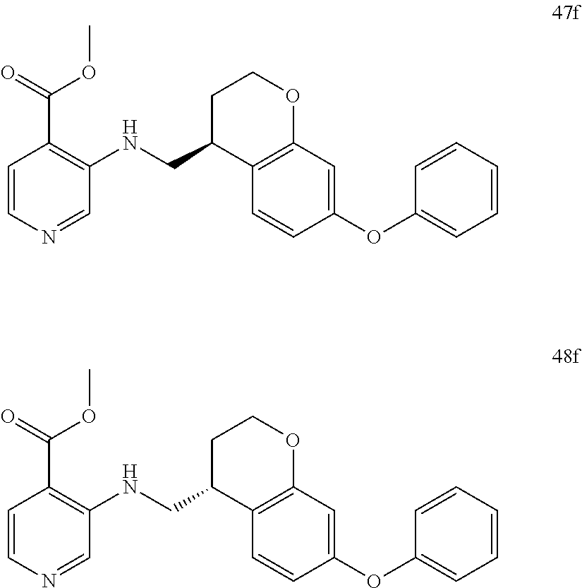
C1=CC(OC2=CC=CC=C2)=CC2=C1C(CNC1=C(C(OC)=O)C=CN=C1)CCO2.C1=CC(OC2=CC=CC=C2)=CC2=C1C(CNC1=C(C(OC)=O)C=CN=C1)CCO2
